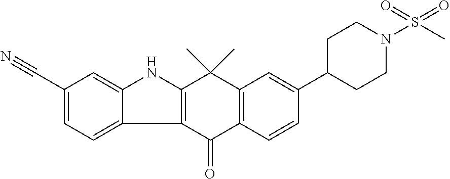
C12=C(C(=O)C3=C(C1(C)C)C=C(C1CCN(S(C)(=O)=O)CC1)C=C3)C1=CC=C(C#N)C=C1N2
